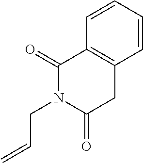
C1=CC=CC2=C1C(=O)N(CC=C)C(=O)C2
